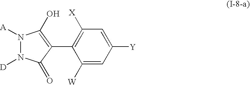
C1([W])=CC([Y])=CC([X])=C1C1=C(O)N([A])N([D])C1=O
